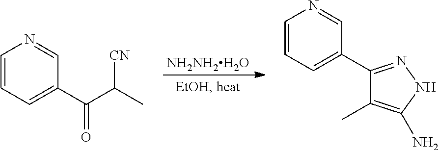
C1=CC=C(C(C(C)[CN])=O)C=N1.[NH2NH2H2O].C1=CC=C(C2=NNC(N)=C2C)C=N1
